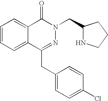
C1=CC=C2C(=C1)C(=O)N(CC1NCCC1)N=C2CC1=CC=C(Cl)C=C1
